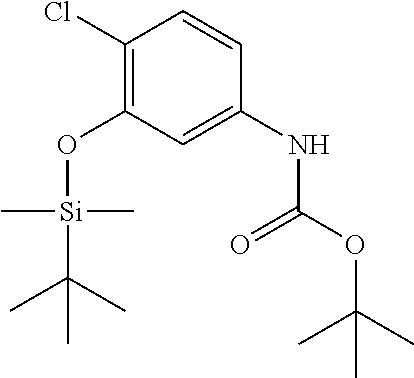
C(=O)(NC1=CC(O[Si](C(C)(C)C)(C)C)=C(Cl)C=C1)OC(C)(C)C
